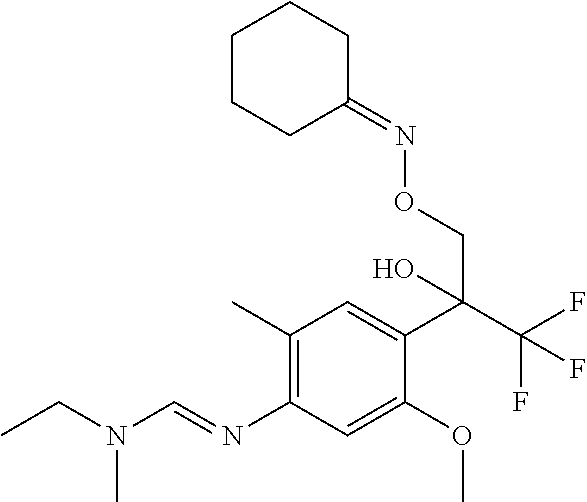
C1(C)=C(N=CN(CC)C)C=C(OC)C(C(C(F)(F)F)(CON=C2CCCCC2)O)=C1
